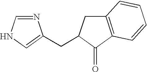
N1=CNC=C1CC1CC2=C(C1=O)C=CC=C2
